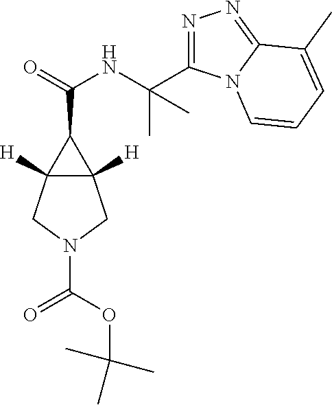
N1=C(C(C)(NC(C2C3([H])C2([H])CN(C(=O)OC(C)(C)C)C3)=O)C)N2C(=N1)C(C)=CC=C2
